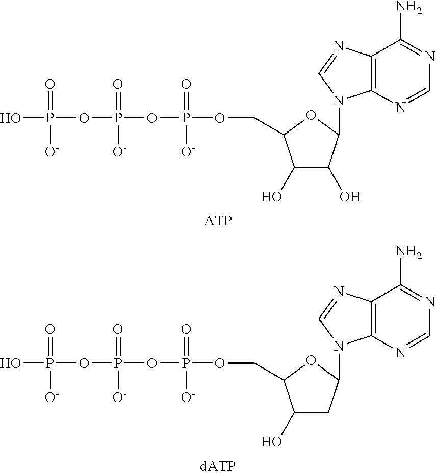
OP(=O)(OP(=O)([O-])OP(=O)(OCC1C(O)C(O)C(N2C3=C(C(N)=NC=N3)N=C2)O1)[O-])[O-].OP(=O)(OP(=O)([O-])OP(=O)(OCC1C(O)CC(N2C3=C(C(N)=NC=N3)N=C2)O1)[O-])[O-]
